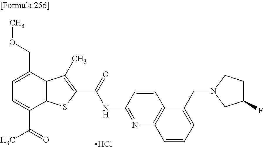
Cl.C1=C(C(=O)C)C2=C(C(COC)=C1)C(C)=C(C(=O)NC1=NC3=C(C=C1)C(CN1CC(F)CC1)=CC=C3)S2
